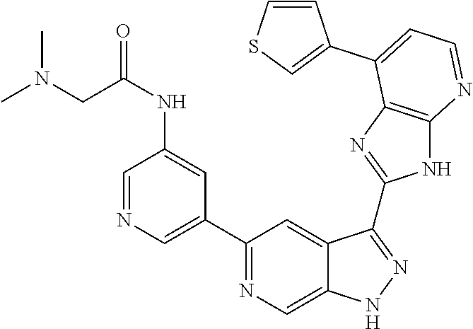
C1(C2=NC=C3C(=C2)C(C2=NC4=C(N2)N=CC=C4C2=CSC=C2)=NN3)=CN=CC(NC(CN(C)C)=O)=C1
